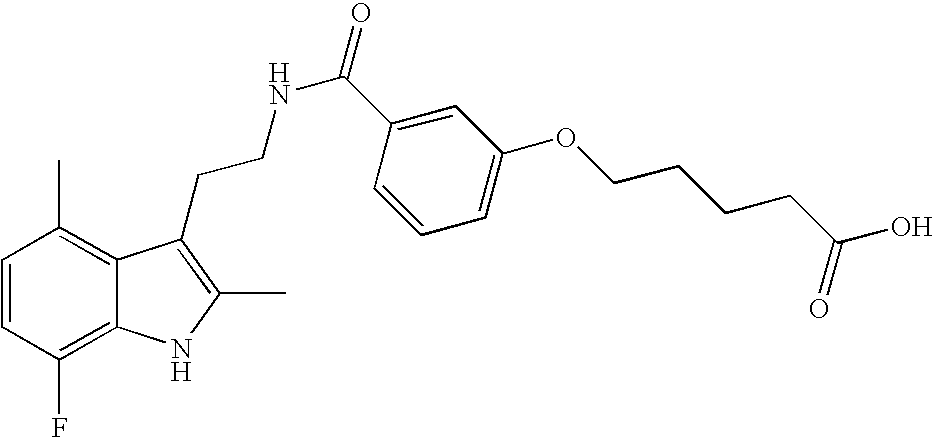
C1=CC(F)=C2C(=C1C)C(CCNC(=O)C1=CC(OCCCCC(O)=O)=CC=C1)=C(C)N2
